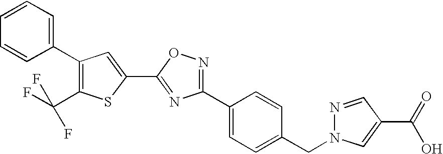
C1(C2=C(C(F)(F)F)SC(C3=NC(C4=CC=C(CN5N=CC(C(O)=O)=C5)C=C4)=NO3)=C2)=CC=CC=C1
